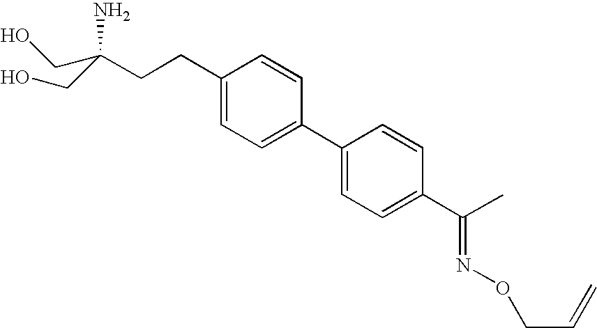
C(N)(CO)(CCC1=CC=C(C2=CC=C(C(=NOCC=C)C)C=C2)C=C1)CO
